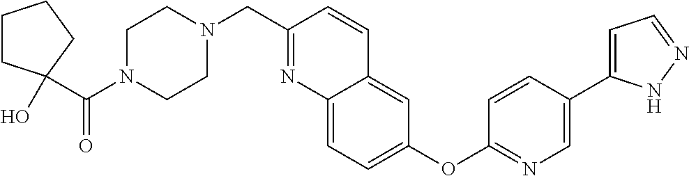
C(N1CCN(CC2=NC3=CC=C(OC4=NC=C(C5=CC=NN5)C=C4)C=C3C=C2)CC1)(=O)C1(O)CCCC1
